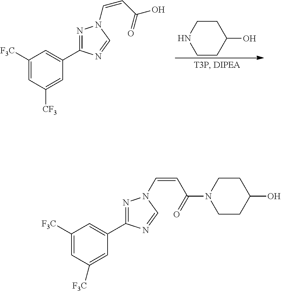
C1([F3C])=CC([CF3])=CC(C2=NN(C=CC(O)=O)C=N2)=C1.C1CNCCC1O.C1([F3C])=CC([F3C])=CC(C2=NN(C=CC(N3CCC(O)CC3)=O)C=N2)=C1
